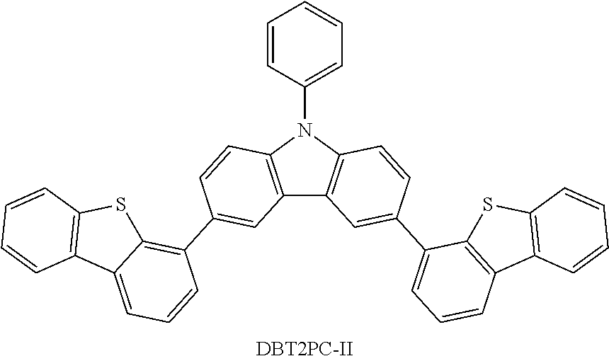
C12=C(N(C3=CC=CC=C3)C3=C1C=C(C1=CC=CC4=C1SC1=C4C=CC=C1)C=C3)C=CC(C1=C3C(=CC=C1)C1=C(S3)C=CC=C1)=C2.[DBT2PC-II]
